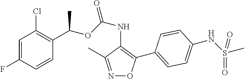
C1=C(F)C=CC(C(OC(NC2=C(C3=CC=C(NS(C)(=O)=O)C=C3)ON=C2C)=O)C)=C1Cl
